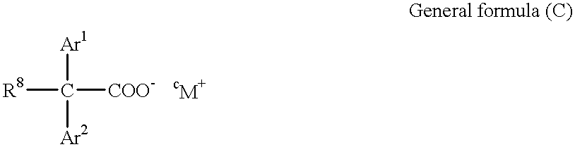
[R8]C([Ar2])([Ar1])[COO-].[cM+]
